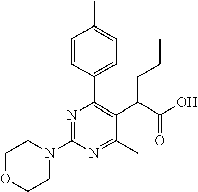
C1OCCN(C2=NC(C3=CC=C(C)C=C3)=C(C(C(O)=O)CCC)C(C)=N2)C1
